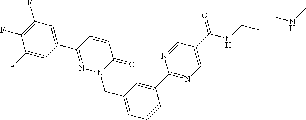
C1(F)=CC(C2=NN(CC3=CC=CC(C4=NC=C(C(NCCCNC)=O)C=N4)=C3)C(=O)C=C2)=CC(F)=C1F
